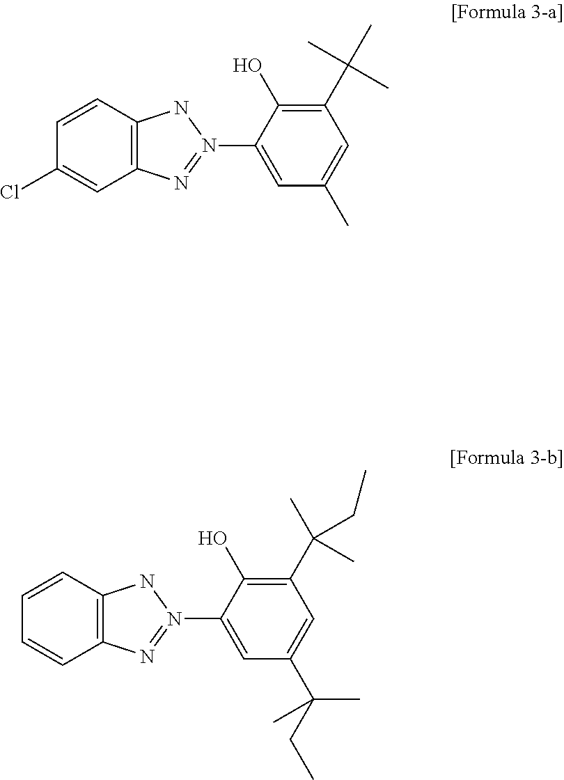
C12=C(C=CC(Cl)=C1)NN(C1=CC(C)=CC(C(C)(C)C)=C1O)=N2.C12=C(C=CC=C1)NN(C1=CC(C(CC)(C)C)=CC(C(C)(CC)C)=C1O)=N2
